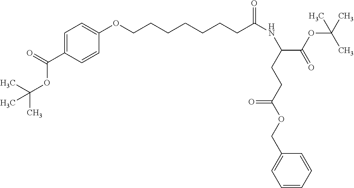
O(CCCCCCCC(NC(CCC(OCC1=CC=CC=C1)=O)C(OC(C)(C)C)=O)=O)C1=CC=C(C(=O)OC(C)(C)C)C=C1
